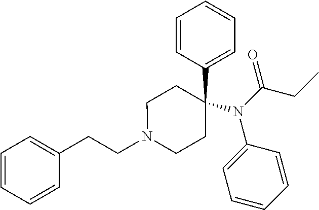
C1(CCN2CCC(N(C3=CC=CC=C3)C(CC)=O)(C3=CC=CC=C3)CC2)=CC=CC=C1
